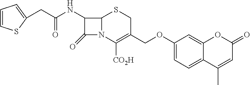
C1(OCC2=C([CO2H])N3C(SC2)C(NC(=O)CC2=CC=CS2)C3=O)=CC=C2C(=C1)OC(=O)C=C2C
